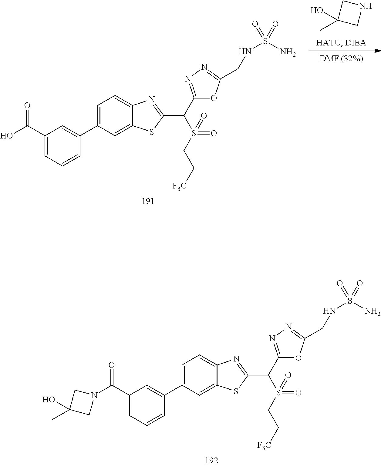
C1=C(C(O)=O)C=C(C2=CC=C3C(=C2)SC(C(S(CC[F3C])(=O)=O)C2=NN=C(CNS(N)(=O)=O)O2)=N3)C=C1.C1C(C)(O)CN1.C1=C(C(N2CC(C)(O)C2)=O)C=C(C2=CC=C3C(=C2)SC(C(S(CC[F3C])(=O)=O)C2=NN=C(CNS(N)(=O)=O)O2)=N3)C=C1
